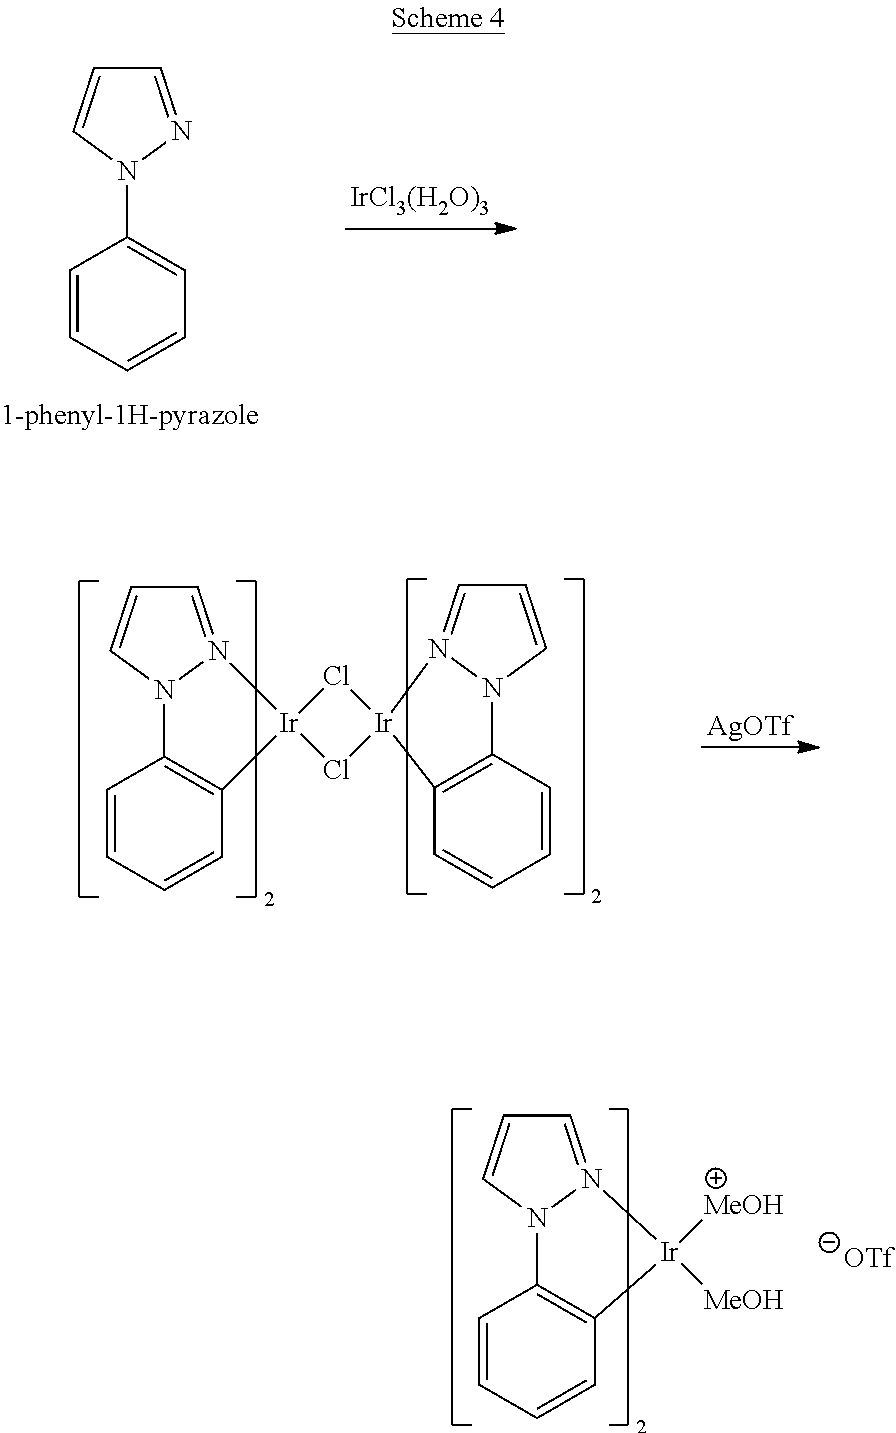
C1=NN(C2=CC=CC=C2)C=C1.[IrCl3(H2O)3].C1=N2N(C=C1)C1=C(C=CC=C1)[Ir]21Cl[Ir]2(N3=CC=CN3C3=C2C=CC=C3)Cl1.[AgOTf].C1=N2N(C=C1)C1=C(C=CC=C1)[Ir]2([MeOH])[MeOH].[OTf]
